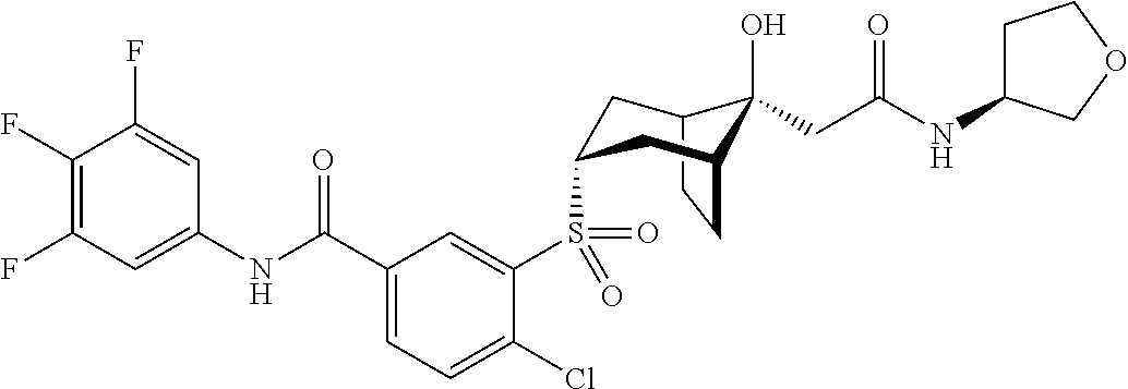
C1(F)=C(F)C=C(NC(C2=CC=C(Cl)C(S(=O)(=O)C3CC4C(O)(CC(=O)NC5CCOC5)C(CC4)C3)=C2)=O)C=C1F
